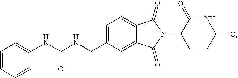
C1=C(CNC(NC2=CC=CC=C2)=O)C=C2C(=C1)C(=O)N(C1CCC(=O)NC1=O)C2=O
